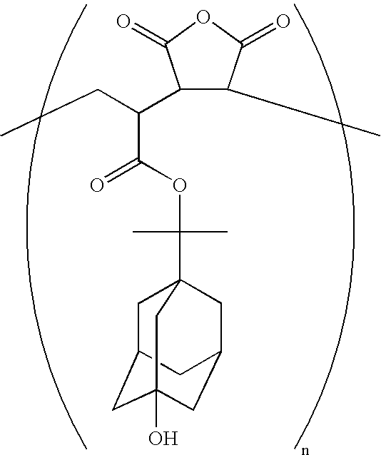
C1C2CC3(O)CC(CC1(C(OC(=O)C(CC)C1C(C)C(=O)OC1=O)(C)C)C3)C2
